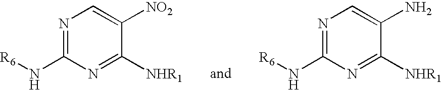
N1=C(N[R6])N=C([NHR1])C([NO2])=C1.N1=C(N[R6])N=C([NHR1])C(N)=C1
